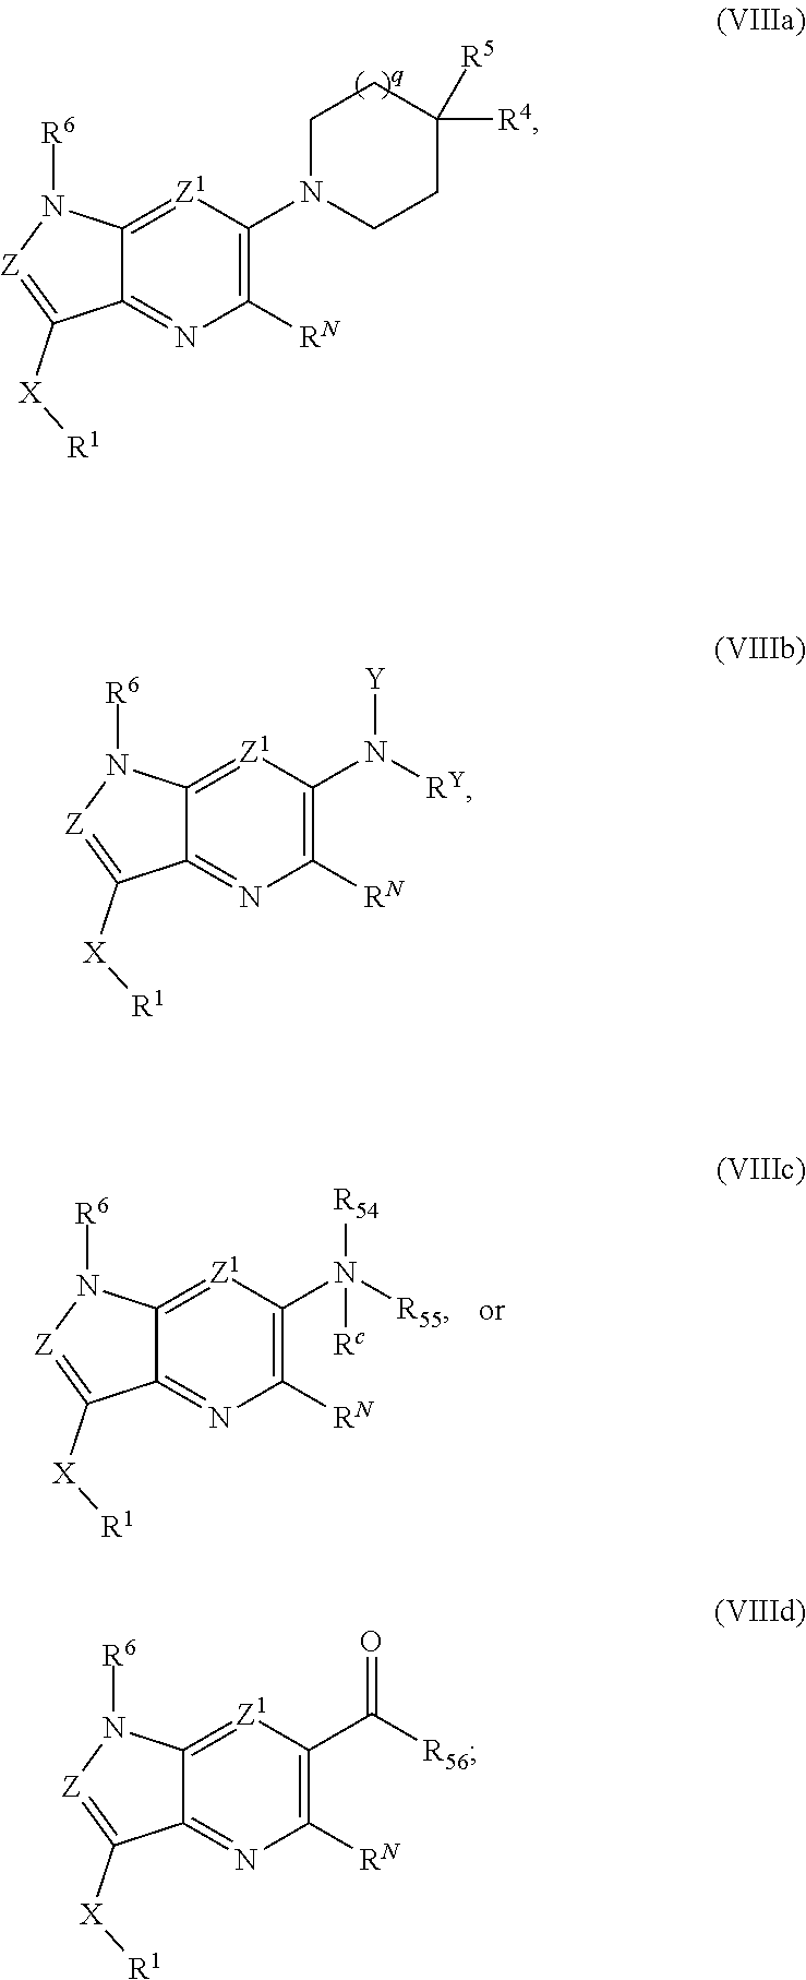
C12=[Z1]C(N3CCC([R5])([R4])CC3)=C([RN])N=C1C([X][R1])=[Z]N2[R6].C12=[Z1]C(N([R55])([R54])[Rc])=C([RN])N=C1C([X][R1])=[Z]N2[R6].C12=[Z1]C(N([RY])[Y])=C([RN])N=C1C([X][R1])=[Z]N2[R6].C12=[Z1]C(C([R56])=O)=C([RN])N=C1C([X][R1])=[Z]N2[R6]
